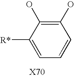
C1=CC(O)=C(O)C([R*])=C1
